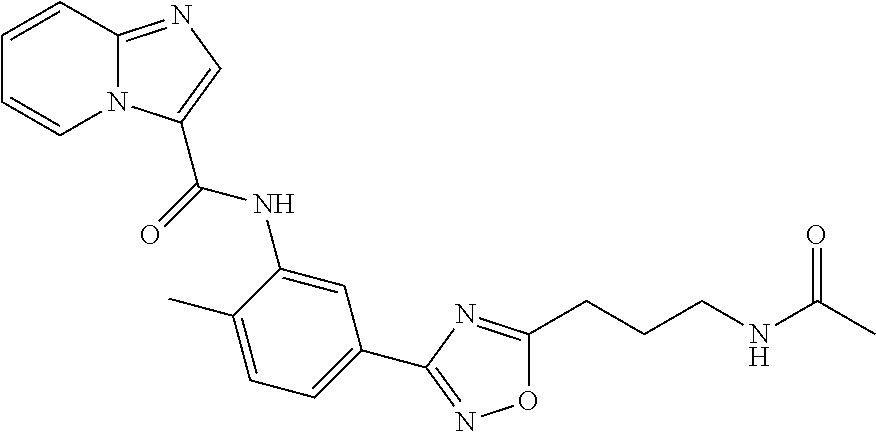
N12C(=NC=C1C(=O)NC1=CC(C3=NOC(CCCNC(C)=O)=N3)=CC=C1C)C=CC=C2
